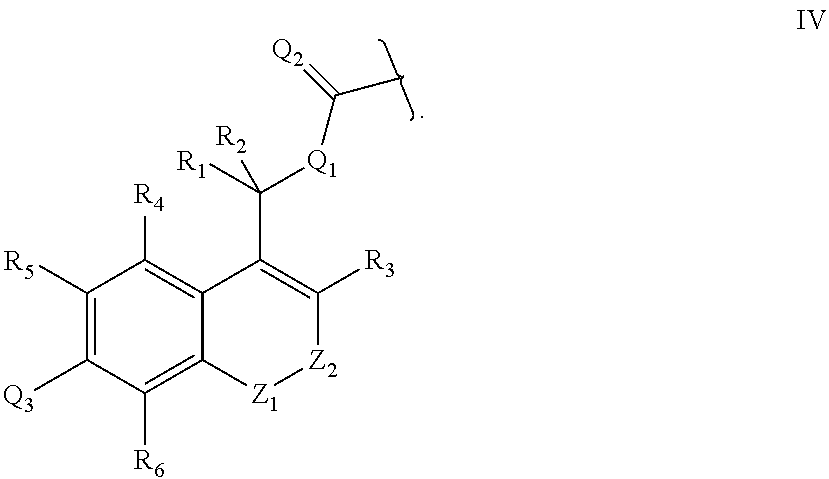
C1([R5])=C([Q3])C([R6])=C2C(=C1[R4])C(C([R1])([R2])[Q1]C(C)=[Q2])=C([R3])[Z2][Z1]2
